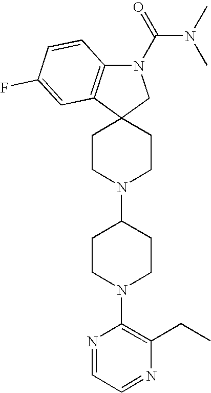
C1CN(C2CCN(C3=C(CC)N=CC=N3)CC2)CCC12CN(C(=O)N(C)C)C1=C2C=C(F)C=C1
